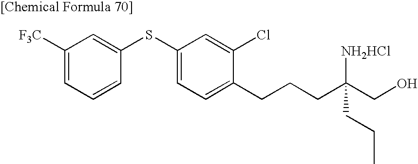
C1([F3C])=CC=CC(SC2=CC=C(CCCC(CO)([NH2HCl])CCC)C(Cl)=C2)=C1
